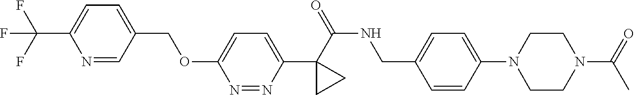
C(C1=CC=C(C(F)(F)F)N=C1)OC1=CC=C(C2(C(NCC3=CC=C(N4CCN(C(C)=O)CC4)C=C3)=O)CC2)N=N1
